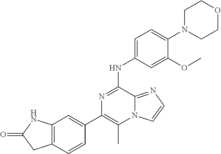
C1(C2=CC3=C(C=C2)CC(=O)N3)=C(C)N2C(=NC=C2)C(NC2=CC=C(N3CCOCC3)C(OC)=C2)=N1
